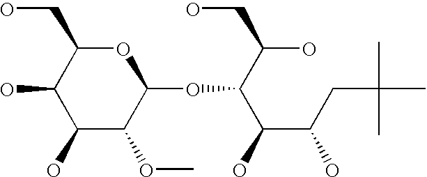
OC1C(O)C(OC)C(OC(C(C(CC(C)(C)C)O)O)C(O)CO)OC1CO
